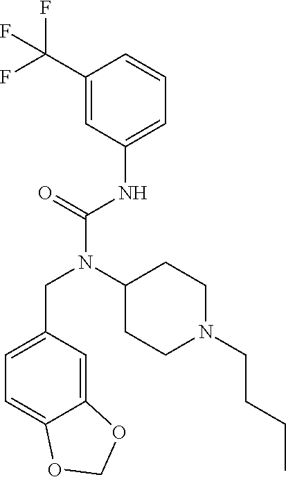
C1=C(CN(C(NC2=CC=CC(C(F)(F)F)=C2)=O)C2CCN(CCCC)CC2)C=C2C(=C1)OCO2
